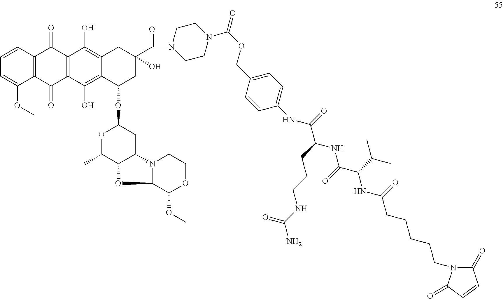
C1=CC2=C(C(OC)=C1)C(=O)C1=C(C2=O)C(O)=C2C(=C1O)C(OC1OC(C)C3C(C1)N1C(O3)C(OC)OCC1)CC(C(=O)N1CCN(C(OCC3=CC=C(NC(C(CCCNC(N)=O)NC(C(NC(CCCCCN4C(=O)C=CC4=O)=O)C(C)C)=O)=O)C=C3)=O)CC1)(O)C2
